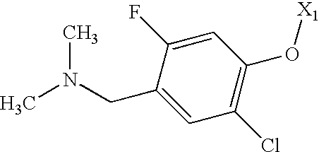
C(C1=CC(Cl)=C(O[X1])C=C1F)N(C)C
